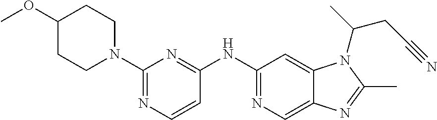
C1(NC2=NC(N3CCC(OC)CC3)=NC=C2)=NC=C2C(=C1)N(C(CC#N)C)C(C)=N2
